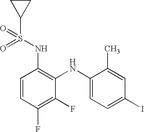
C1=CC(F)=C(F)C(NC2=CC=C(I)C=C2C)=C1NS(=O)(C1CC1)=O
